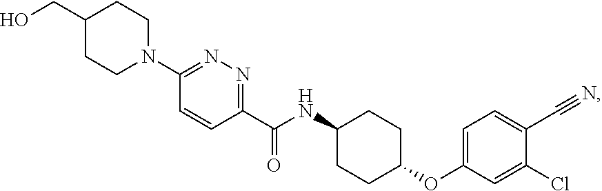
C1=CC(C(NC2CCC(OC3=CC=C(C#N)C(Cl)=C3)CC2)=O)=NN=C1N1CCC(CO)CC1
